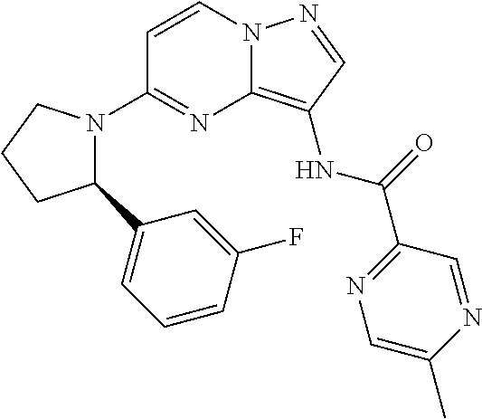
C1=CN2C(=C(NC(=O)C3=NC=C(C)N=C3)C=N2)N=C1N1C(C2=CC=CC(F)=C2)CCC1
